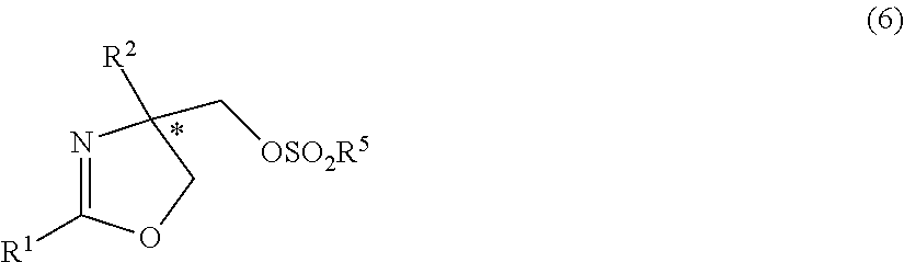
N1=C([R1])OCC1(C[OSO2R5])[R2]
